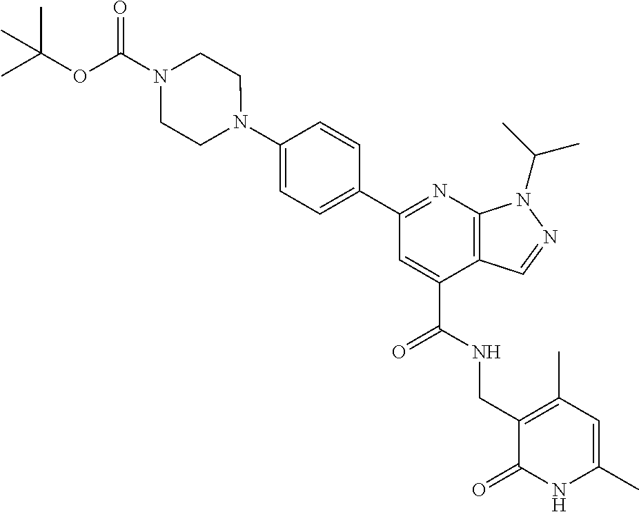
C1=C(C2=NC3=C(C(C(NCC4=C(C)C=C(C)NC4=O)=O)=C2)C=NN3C(C)C)C=CC(N2CCN(C(OC(C)(C)C)=O)CC2)=C1
